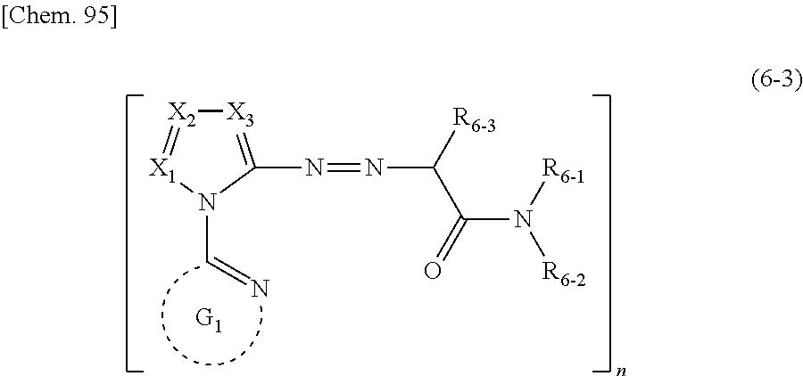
[X3]1=C(N=NC([R6-3])C(N([R6-1])[R6-2])=O)N(C=N)[X1]=[X2]1
